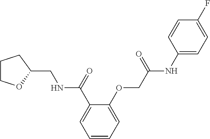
C1COC(CNC(C2=CC=CC=C2OCC(NC2=CC=C(F)C=C2)=O)=O)C1
